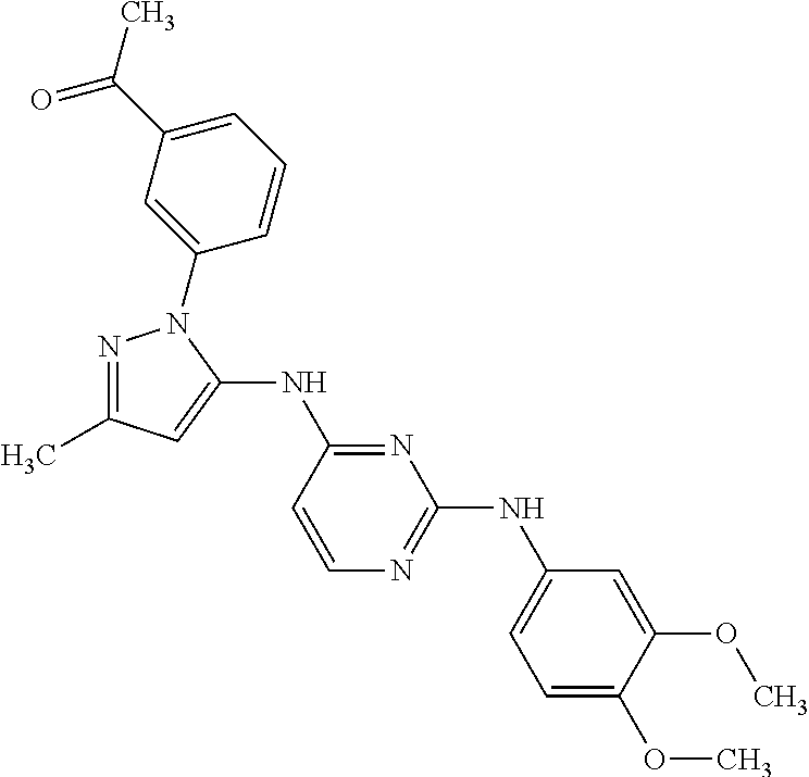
N1=C(C)C=C(NC2=NC(NC3=CC=C(OC)C(OC)=C3)=NC=C2)N1C1=CC(C(C)=O)=CC=C1
